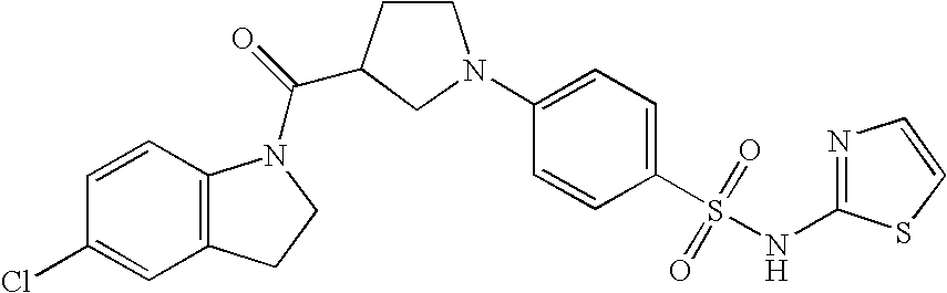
C1=CC2=C(C=C1Cl)CCN2C(=O)C1CN(C2=CC=C(S(=O)(=O)NC3=NC=CS3)C=C2)CC1
